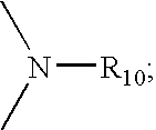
[R10]N(C)C
